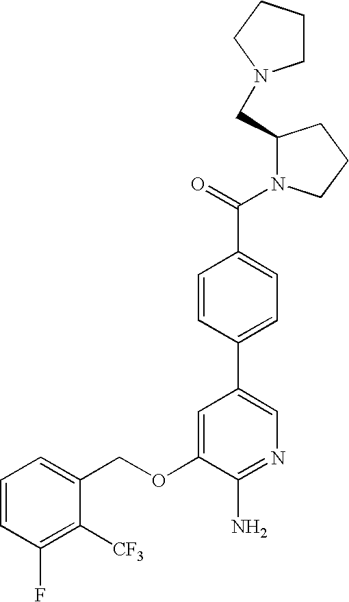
C(OC1=CC(C2=CC=C(C(=O)N3C(CN4CCCC4)CCC3)C=C2)=CN=C1N)C1=CC=CC(F)=C1[CF3]
